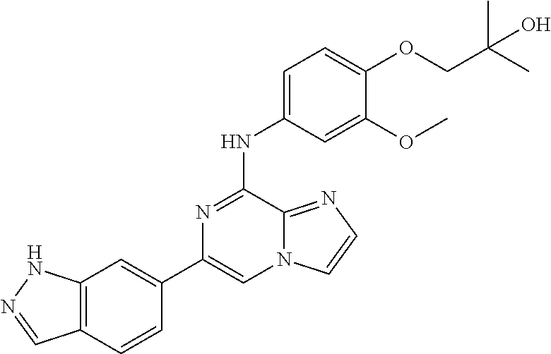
C1(C2=CC3=C(C=C2)C=NN3)=CN2C(=NC=C2)C(NC2=CC=C(OCC(C)(C)O)C(OC)=C2)=N1
